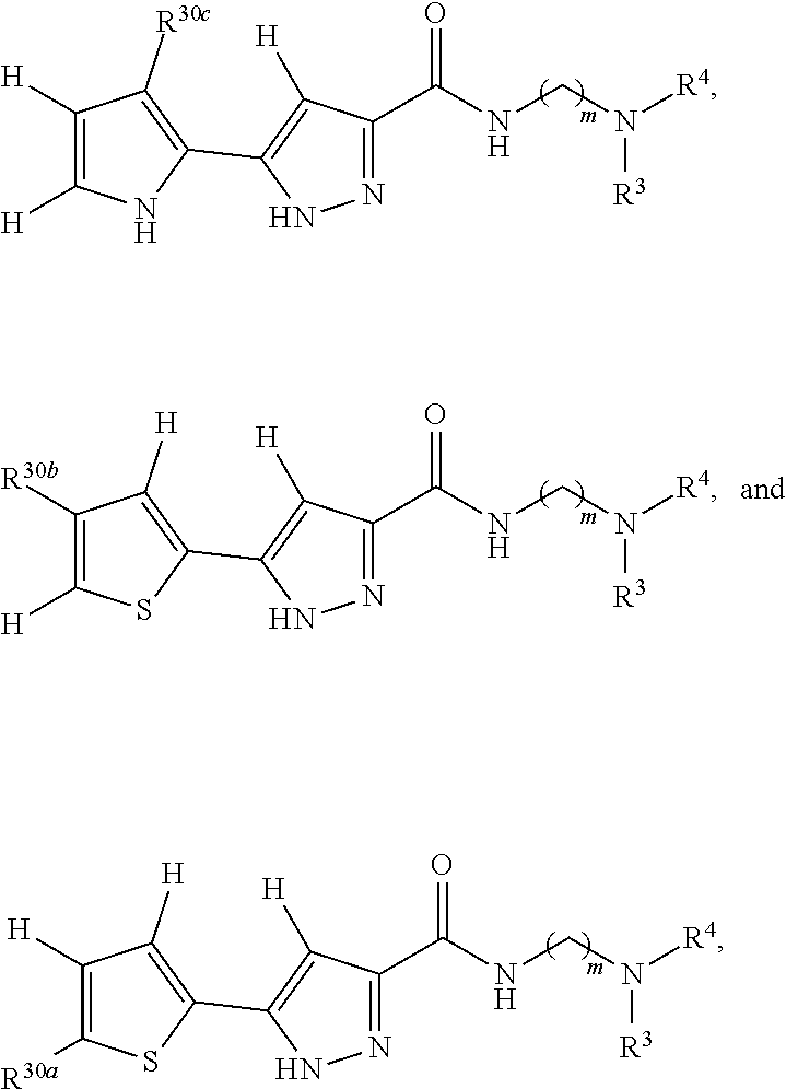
N1=C(C(NCN([R4])[R3])=O)C([H])=C(C2=C([R30c])C([H])=C([H])N2)N1.N1=C(C(NCN([R4])[R3])=O)C([H])=C(C2=C([H])C([H])=C([R30a])S2)N1.N1=C(C(NCN([R4])[R3])=O)C([H])=C(C2=C([H])C([R30b])=C([H])S2)N1
